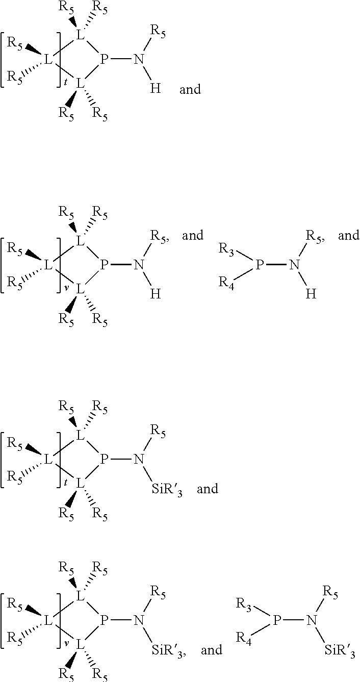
N(P1[L]([R5])([R5])[L]([R5])([R5])[L]1([R5])[R5])([R5])[H].N(P1[L]([R5])([R5])[L]([R5])([R5])[L]1([R5])[R5])([R5])[H].N(P([R3])[R4])([R5])[H].N(P1[L]([R5])([R5])[L]([R5])([R5])[L]1([R5])[R5])([R5])[SiR3].N(P1[L]([R5])([R5])[L]([R5])([R5])[L]1([R5])[R5])([R5])[SiR3].N(P([R3])[R4])([R5])[SiR3]
